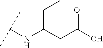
C(C(CC(O)=O)NC(C)C)C
